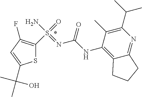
S1C(S(=O)(N)=NC(NC2=C3C(=NC(C(C)C)=C2C)CCC3)=O)=C(F)C=C1C(C)(C)O
